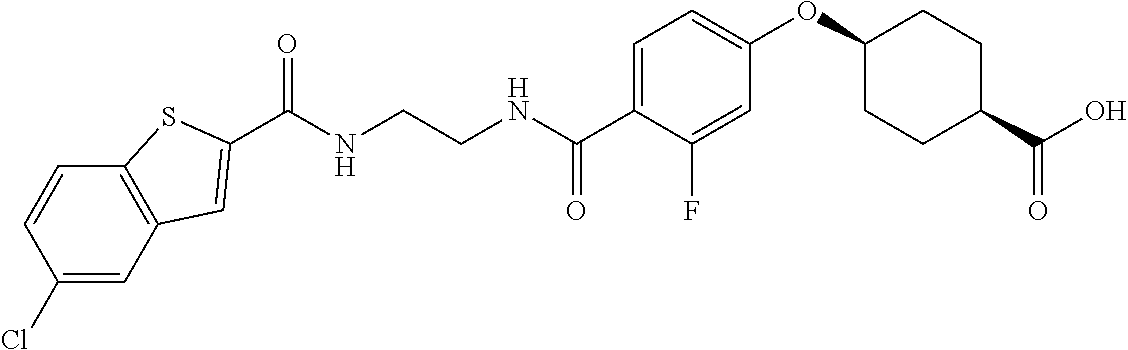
C(NCCNC(C1=CC=C(OC2CCC(C(O)=O)CC2)C=C1F)=O)(=O)C1=CC2=C(C=CC(Cl)=C2)S1
